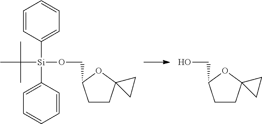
C1CC2(OC1CO[Si](C(C)(C)C)(C1=CC=CC=C1)C1=CC=CC=C1)CC2.C1CC2(OC1CO)CC2
